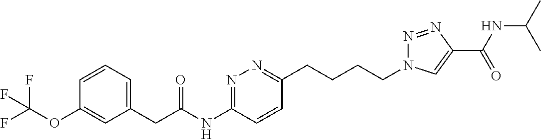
C1=CC=C(CC(NC2=NN=C(CCCCN3N=NC(C(NC(C)C)=O)=C3)C=C2)=O)C=C1OC(F)(F)F
